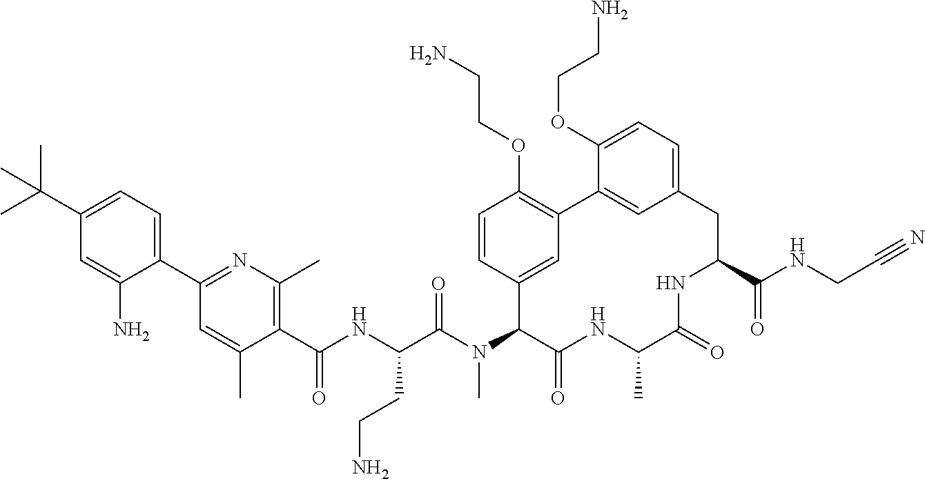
C1(C(NC(C(N(C2C(=O)NC(C)C(=O)NC(C(NCC#N)=O)CC3=CC=C(OCCN)C(=C3)C3=C(OCCN)C=CC2=C3)C)=O)CCN)=O)=C(C)N=C(C2=CC=C(C(C)(C)C)C=C2N)C=C1C
